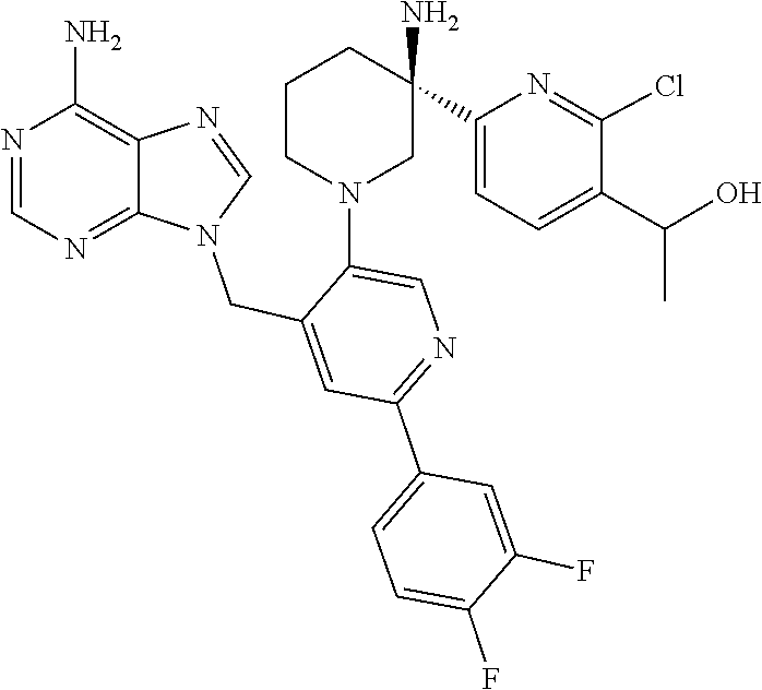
N1(CC2=CC(C3=CC=C(F)C(F)=C3)=NC=C2N2CCCC(C3=CC=C(C(C)O)C(Cl)=N3)(N)C2)C=NC2=C(N)N=CN=C12
